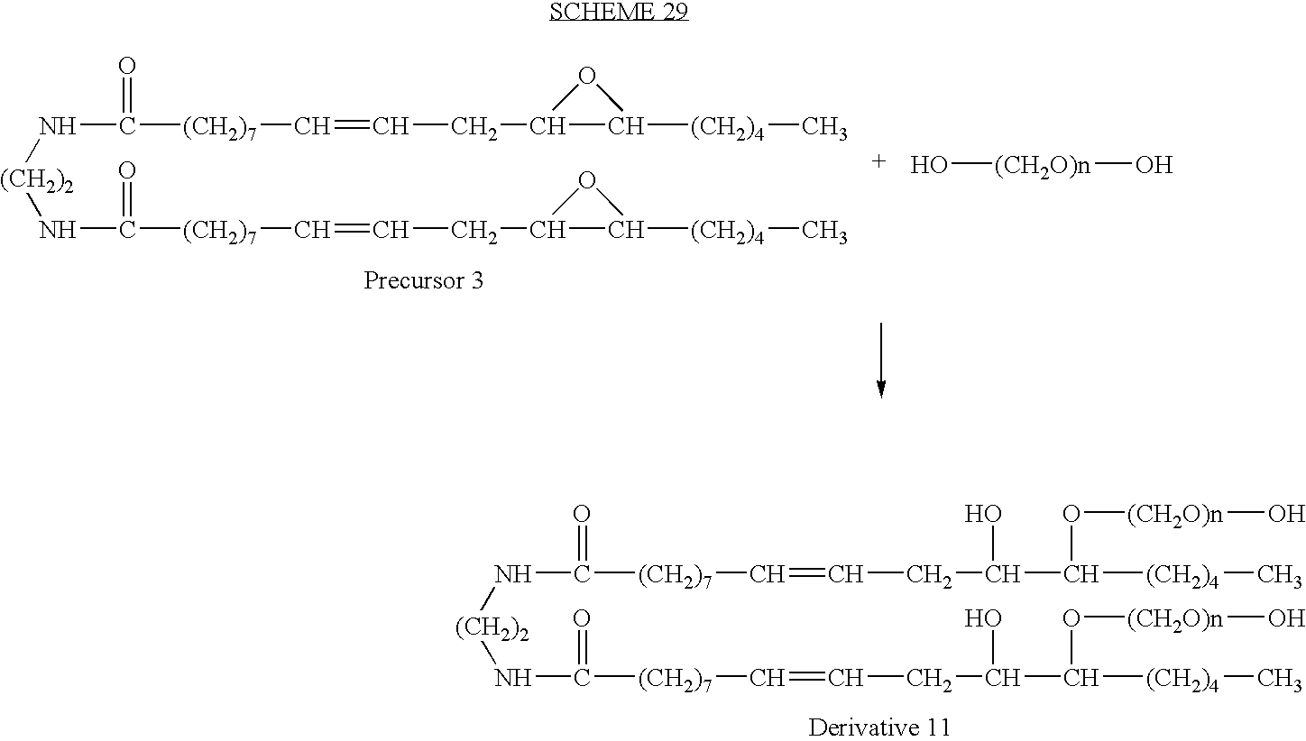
[(CH2)2](NC([(CH2)7]C=CCC1C([(CH2)4]C)O1)=O)NC([(CH2)7]C=CCC1C([(CH2)4]C)O1)=O.O[(CH2O)n]O.[(CH2)2](NC([(CH2)7]C=CCC(C([(CH2)4]C)O[(CH2O)n]O)O)=O)NC([(CH2)7]C=CCC(C([(CH2)4]C)O[(CH2O)n]O)O)=O
